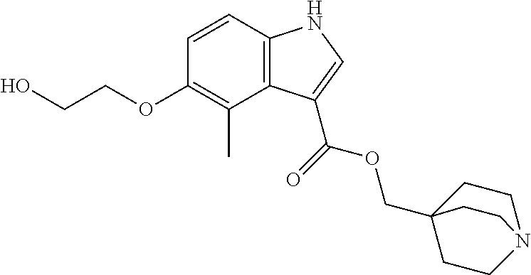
C12=C(C=CC(OCCO)=C1C)NC=C2C(=O)OCC12CCN(CC1)CC2
